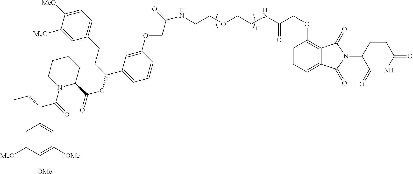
C1=C([MeO])C([OMe])=C([OMe])C=C1C(CC)C(=O)N1CCCCC1C(OC(CCC1=CC=C([MeO])C([MeO])=C1)C1=CC=CC(OCC(NCCOCCNC(COC2=C3C(=CC=C2)C(=O)N(C2CCC(=O)NC2=O)C3=O)=O)=O)=C1)=O
